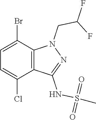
BrC1=CC=C(Cl)C2=C1N(CC(F)F)N=C2NS(C)(=O)=O
